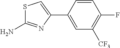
C1=C(C2=CSC(N)=N2)C=CC(F)=C1[CF3]
